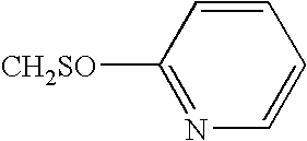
C1=CC([CH2SO])=NC=C1
